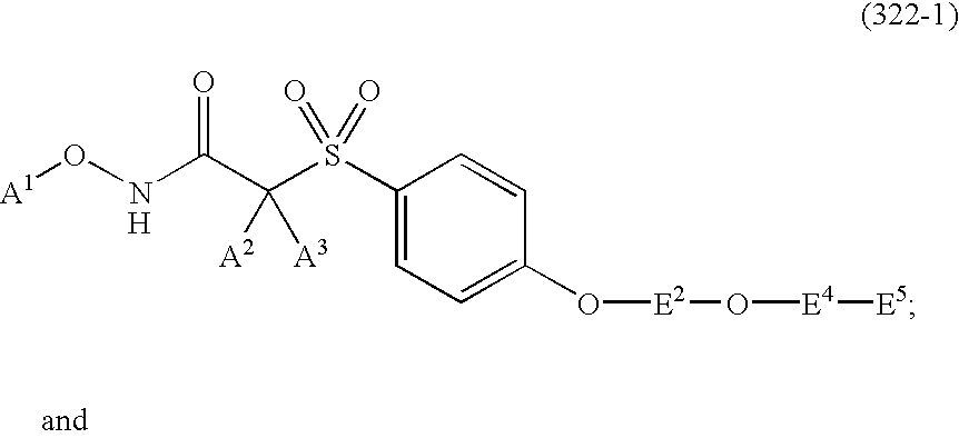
[H].O(NC(C(S(C1=CC=C(O[E2]O[E4][E5])C=C1)(=O)=O)([A2])[A3])=O)[A1]
